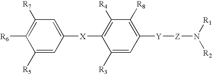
C1=C([X]C2=C([R4])C([R8])=C([Y][Z]N([R2])[R1])C=C2[R3])C=C([R5])C([R6])=C1[R7]
